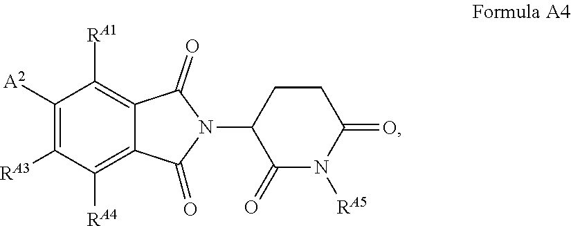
C1([A2])=C([RA3])C([RA4])=C2C(=C1[RA1])C(=O)N(C1C(=O)N([RA5])C(=O)CC1)C2=O
